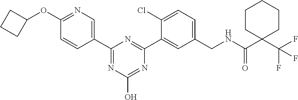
C1=CC(C2=NC(O)=NC(C3=CC(CNC(C4(C(F)(F)F)CCCCC4)=O)=CC=C3Cl)=N2)=CN=C1OC1CCC1
